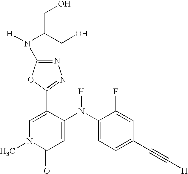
C1=C(C2=NN=C(N([H])C(CO)CO)O2)C(N(C2=CC=C(C#C[H])C=C2F)[H])=CC(=O)N1C
